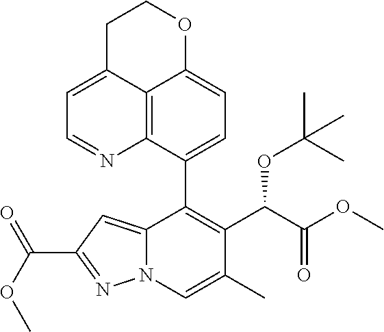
C12=CC(C(OC)=O)=NN1C=C(C)C(C(C(OC)=O)OC(C)(C)C)=C2C1=CC=C2C3=C1N=CC=C3CCO2
